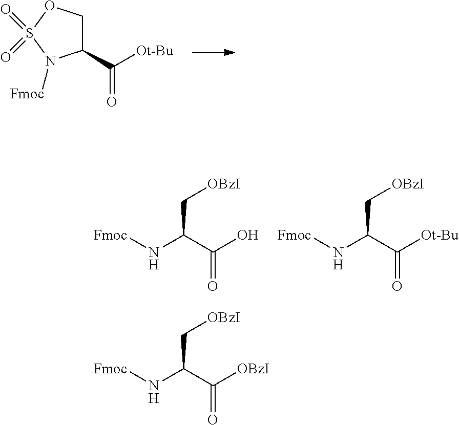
C1(C([Ot-Bu])=O)COS(=O)(=O)N1[Fmoc].C(C[OBzI])(C(O)=O)N[Fmoc].C(C[OBzI])(C([Ot-Bu])=O)N[Fmoc].C(C[OBzI])(C([OBzI])=O)N[Fmoc]
